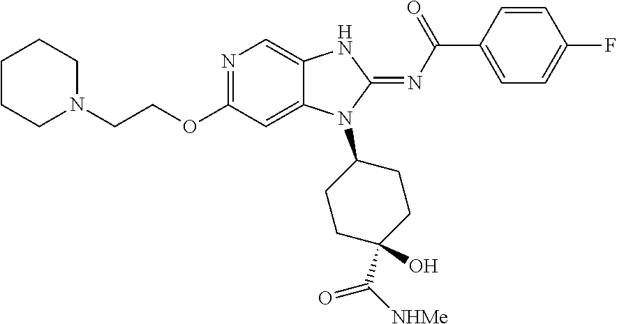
N1=C(OCCN2CCCCC2)C=C2C(=C1)NC(=NC(C1=CC=C(F)C=C1)=O)N2C1CCC(C([NHMe])=O)(O)CC1
